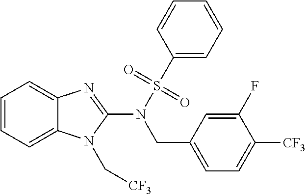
C1=CC=C2C(=C1)N=C(N(S(C1=CC=CC=C1)(=O)=O)CC1=CC=C([CF3])C(F)=C1)N2C[CF3]
